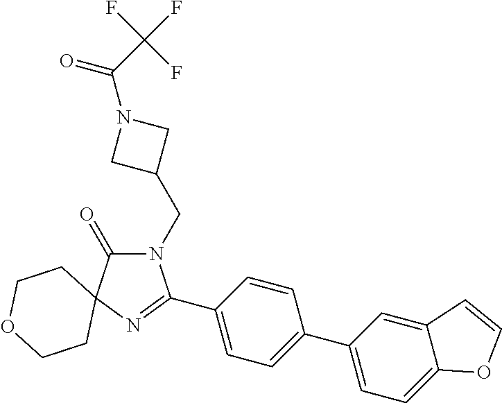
N1(CC2CN(C(C(F)(F)F)=O)C2)C(=O)C2(N=C1C1=CC=C(C3=CC=C4C(=C3)C=CO4)C=C1)CCOCC2
